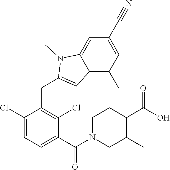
C1(Cl)=CC=C(C(=O)N2CC(C)C(C(O)=O)CC2)C(Cl)=C1CC1=CC2=C(C)C=C(C#N)C=C2N1C
